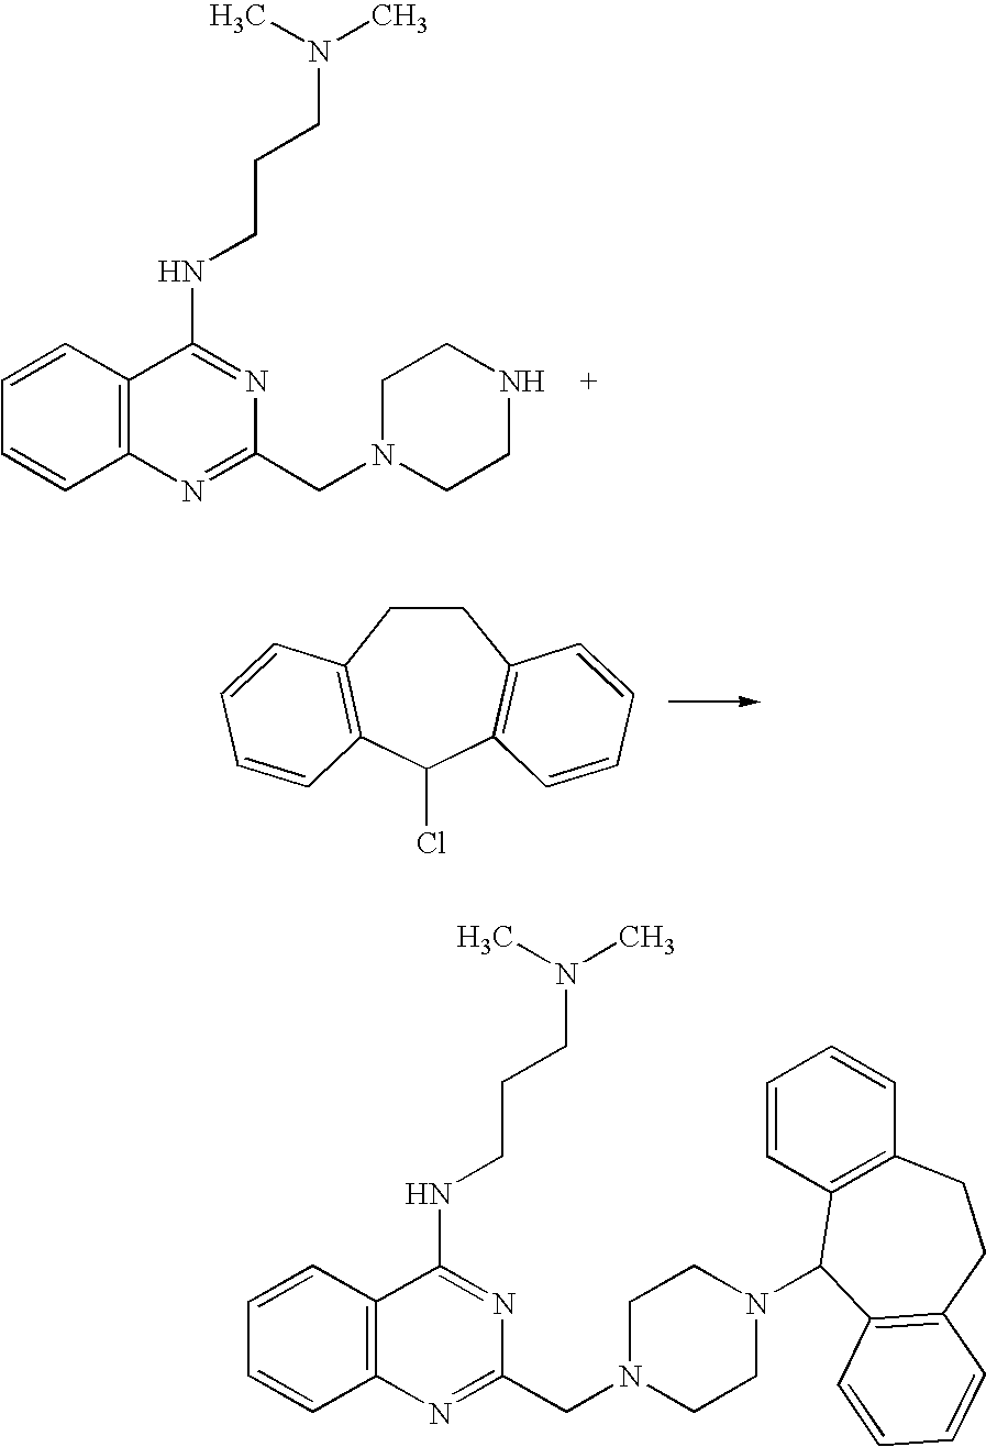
C1=CC2=C(C=C1)C(NCCCN(C)C)=NC(CN1CCNCC1)=N2.C1CC2=C(C(Cl)C3=C1C=CC=C3)C=CC=C2.C1=CC2=C(C=C1)C(NCCCN(C)C)=NC(CN1CCN(C3C4=C(C=CC=C4)CCC4=C3C=CC=C4)CC1)=N2
